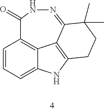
C1=CC=C2C3=C1C(=O)NN=C1C3=C(N2)CCC1(C)C
